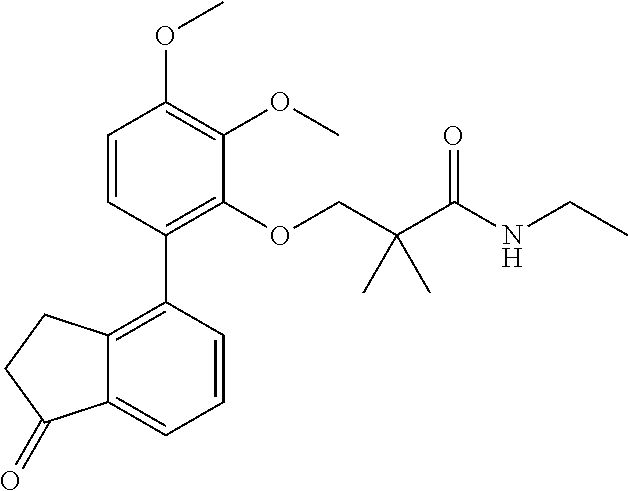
C1=CC(C2=C3C(=CC=C2)C(=O)CC3)=C(OCC(C(NCC)=O)(C)C)C(OC)=C1OC
